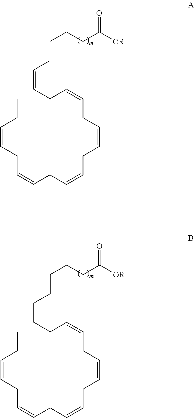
CCC=CCC=CCC=CCC=CCC=CCC=CCCCCC([OR])=O.CCC=CCC=CCC=CCC=CCC=CCCCCCCCC([OR])=O
